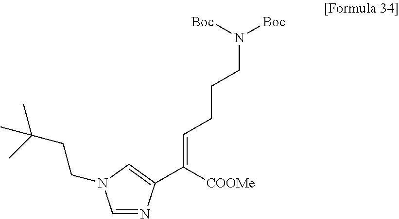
C1=NC(C([COOMe])=CCCCN([Boc])[Boc])=CN1CCC(C)(C)C
